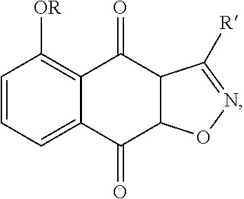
C1=CC=C2C(=C1[OR])C(=O)C1C(C2=O)ON=C1[R]
